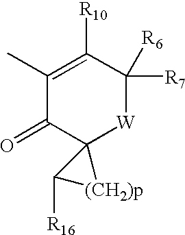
C1(C)=C([R10])C([R7])([R6])[W]C2(C1=O)C([R16])[(CH2)p]2
